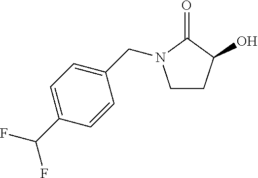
C1CC(O)C(=O)N1CC1=CC=C(C(F)F)C=C1
